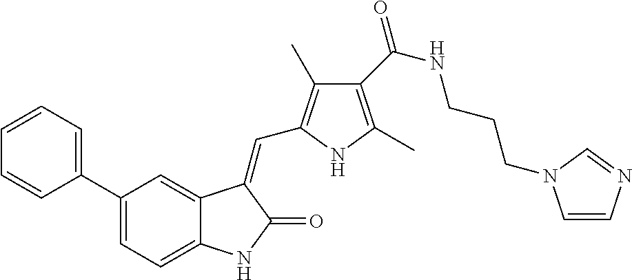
C1(C2=CC=C3C(=C2)C(=CC2=C(C)C(C(NCCCN4C=CN=C4)=O)=C(C)N2)C(=O)N3)=CC=CC=C1
